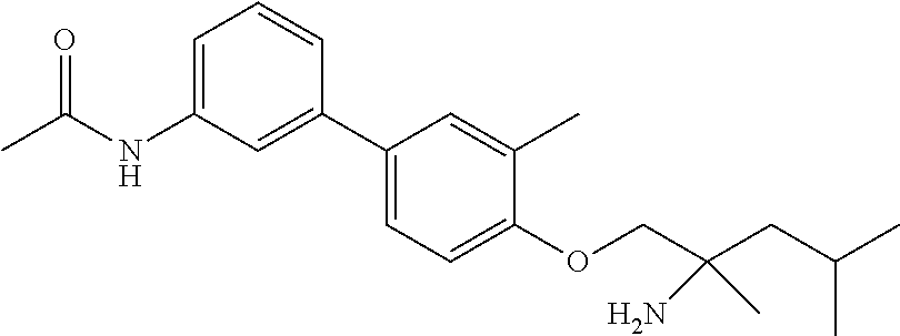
C1(C2=CC=C(OCC(CC(C)C)(N)C)C(C)=C2)=CC(NC(C)=O)=CC=C1
